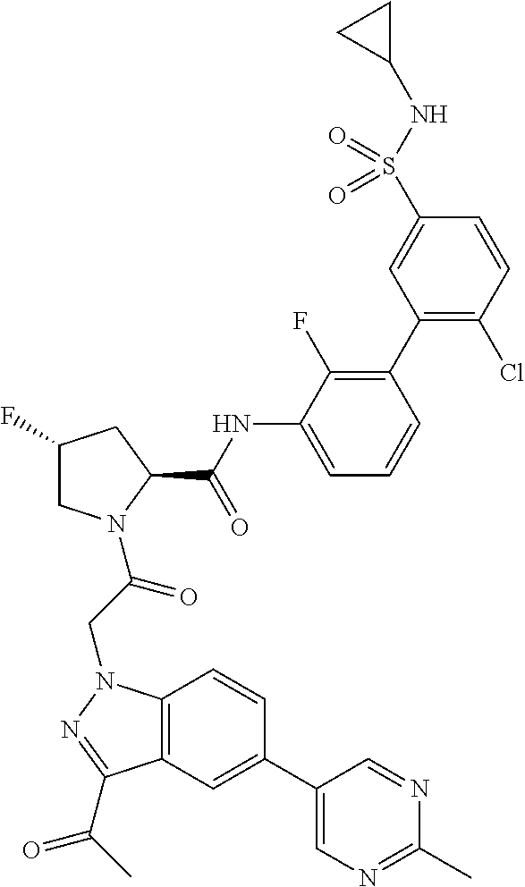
C1(F)CN(C(CN2C3=C(C(C(C)=O)=N2)C=C(C2=CN=C(C)N=C2)C=C3)=O)C(C(NC2=CC=CC(C3=C(Cl)C=CC(S(NC4CC4)(=O)=O)=C3)=C2F)=O)C1
